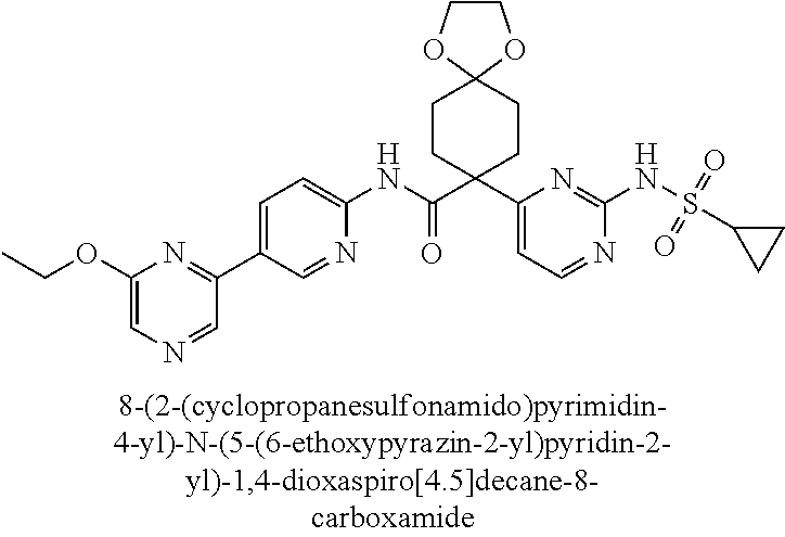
N1=CC=C(C2(C(NC3=CC=C(C4=NC(OCC)=CN=C4)C=N3)=O)CCC3(CC2)OCCO3)N=C1NS(C1CC1)(=O)=O
